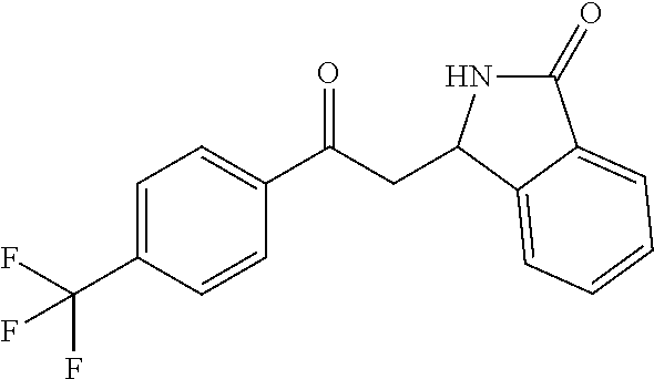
C1=C(C(F)(F)F)C=CC(C(CC2NC(=O)C3=CC=CC=C23)=O)=C1
